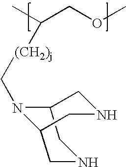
C1NCC2N(C[(CH2)j]C(C)COC)C1CNC2
